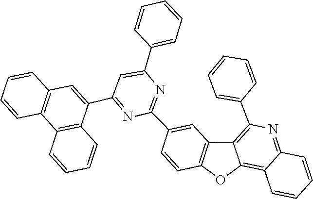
C1=CC2=C(C3=C(C(C4=NC(C5=CC6=C(OC7=C8C=CC=CC8=NC(C8=CC=CC=C8)=C67)C=C5)=NC(C5=CC=CC=C5)=C4)=C2)C=CC=C3)C=C1
